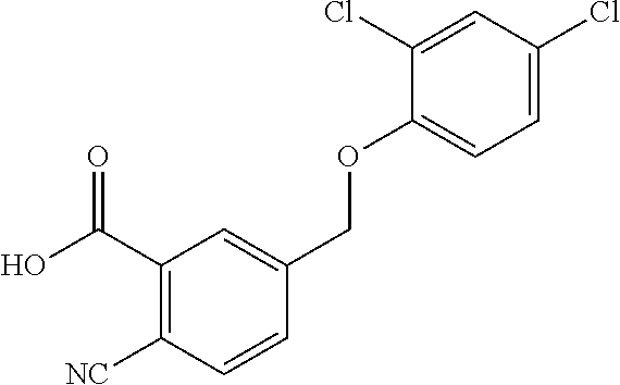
C1(C(O)=O)=C([NC])C=CC(COC2=CC=C(Cl)C=C2Cl)=C1
